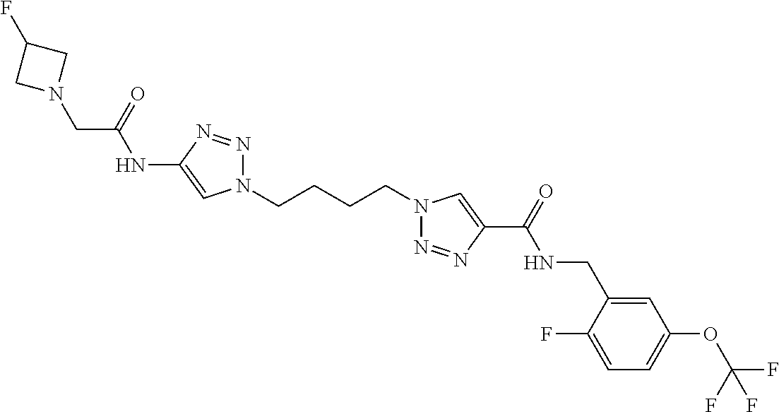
C1(NC(CN2CC(F)C2)=O)=CN(CCCCN2N=NC(C(=O)NCC3=CC(OC(F)(F)F)=CC=C3F)=C2)N=N1
